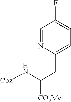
C1=NC(CC(N[Cbz])[CO2Me])=CC=C1F
